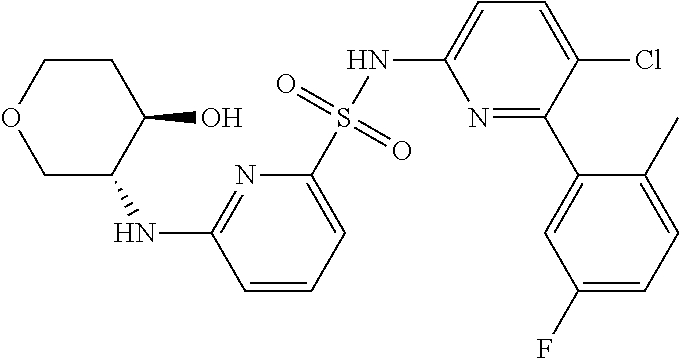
N1=C(C2=CC(F)=CC=C2C)C(Cl)=CC=C1NS(C1=CC=CC(NC2C(O)CCOC2)=N1)(=O)=O
